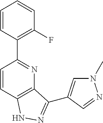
C1=CC(C2=NC3=C(C=C2)NN=C3C2=CN(C)N=C2)=C(F)C=C1
